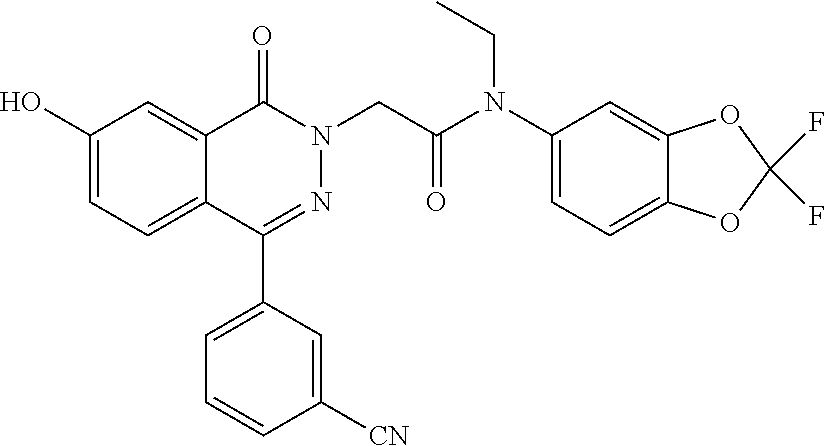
C1(C2=CC=CC([CN])=C2)=NN(CC(N(C2=CC=C3C(=C2)OC(F)(F)O3)CC)=O)C(=O)C2=CC(O)=CC=C12
